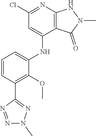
ClC1=NC2=C(C(NC3=CC=CC(C4=NN(C)N=N4)=C3OC)=C1)C(=O)N(C)N2
